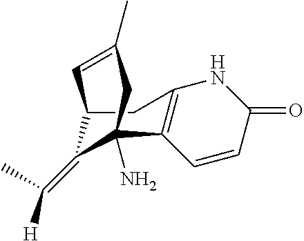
C1=CC(=O)NC2=C1C1(N)C(=C(C)[H])C(C=C(C)C1)C2
